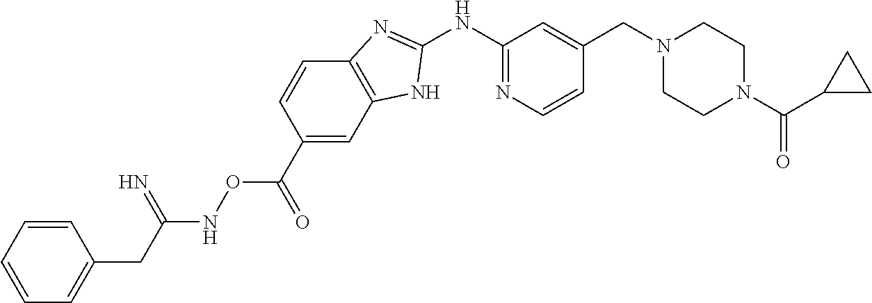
C1(NC2=NC=CC(CN3CCN(C(=O)C4CC4)CC3)=C2)=NC2=C(N1)C=C(C(=O)ONC(=N)CC1=CC=CC=C1)C=C2
